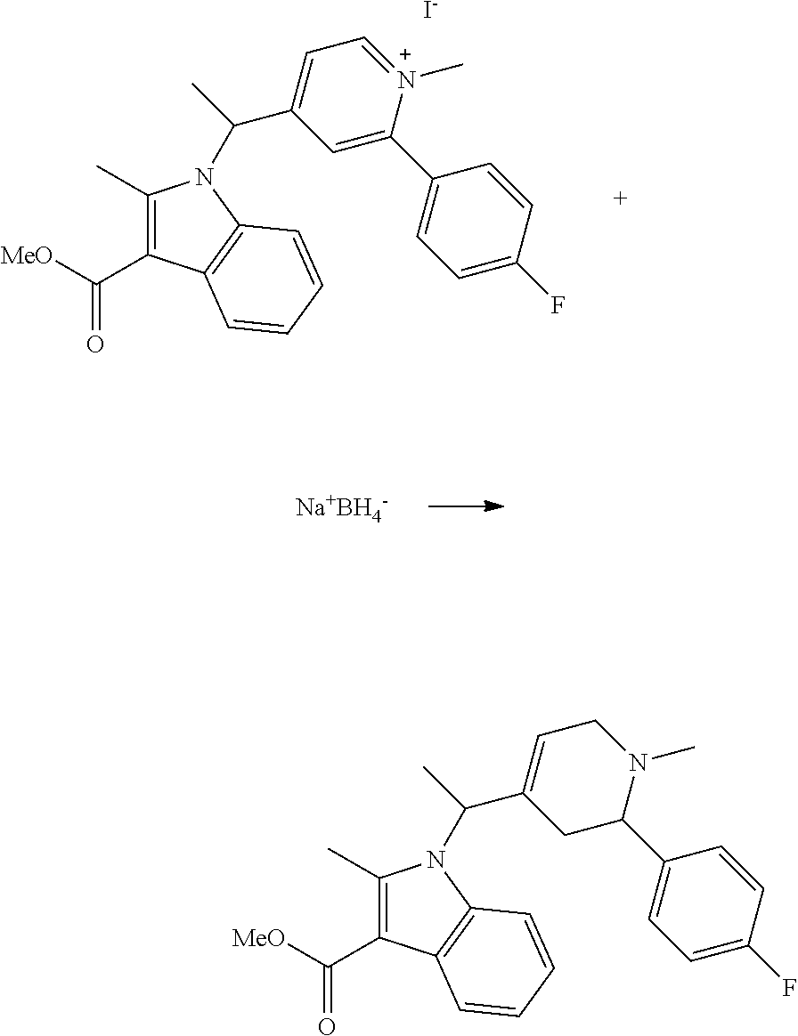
C1(C)=C(C([MeO])=O)C2=C(N1C(C)C1=CCN(C)C(C3=CC=C(F)C=C3)C1)C=CC=C2.C1(C)=C(C([MeO])=O)C2=C(N1C(C)C1=CC=[N+](C)C(C3=CC=C(F)C=C3)=C1)C=CC=C2.[I-].[Na+BH4-]
